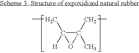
CCC1([H])OC1(C)CC
